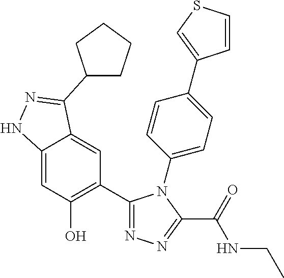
C12=CC(O)=C(C3=NN=C(C(=O)NCC)N3C3=CC=C(C4=CSC=C4)C=C3)C=C1C(C1CCCC1)=NN2
